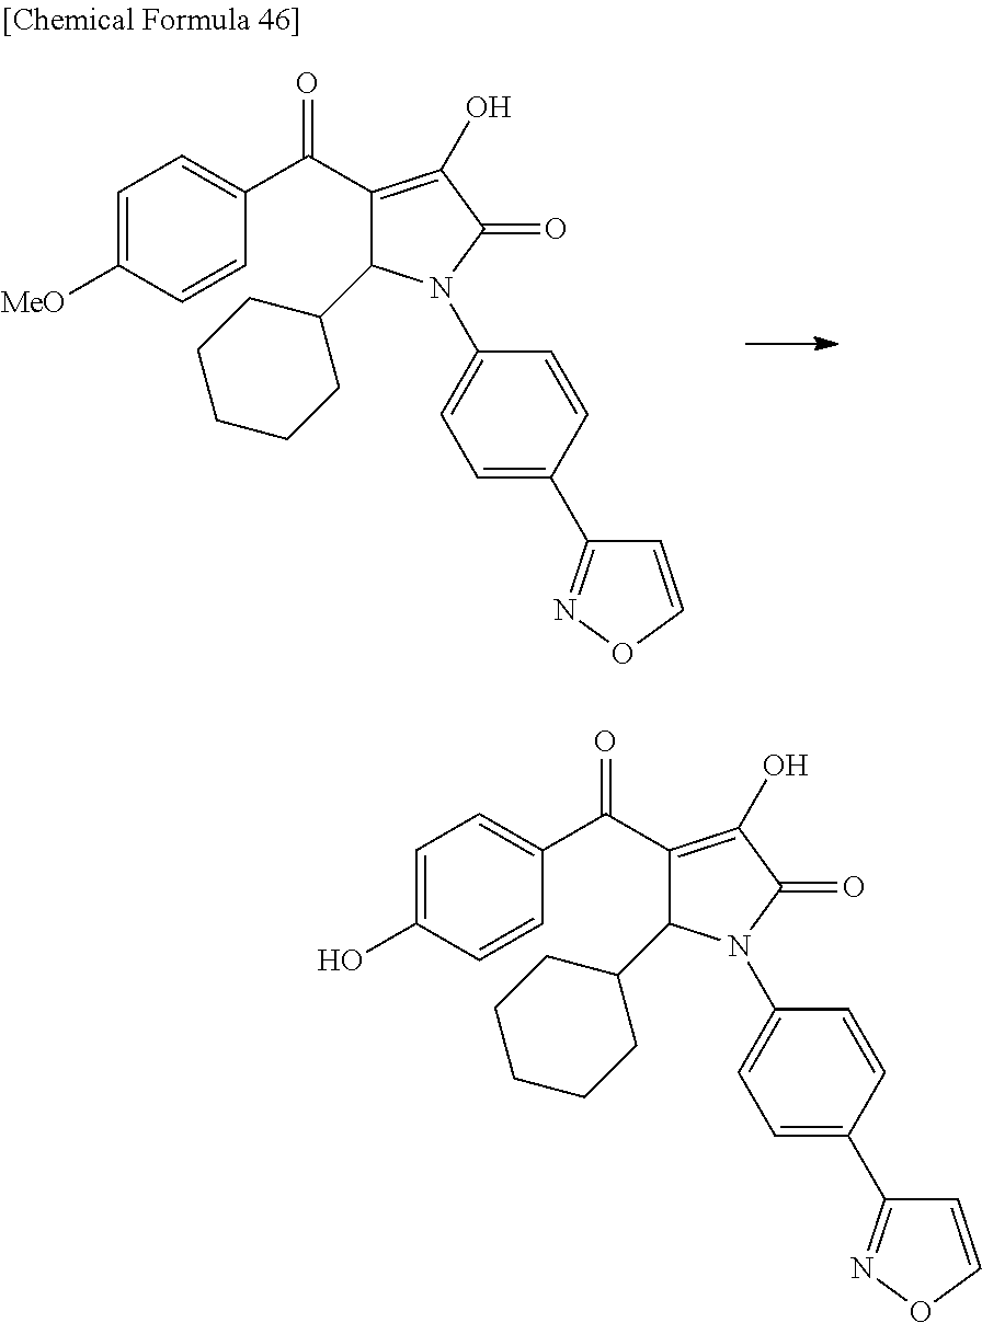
C1=C([MeO])C=CC(C(C2=C(O)C(=O)N(C3=CC=C(C4=NOC=C4)C=C3)C2C2CCCCC2)=O)=C1.C1=C(O)C=CC(C(C2=C(O)C(=O)N(C3=CC=C(C4=NOC=C4)C=C3)C2C2CCCCC2)=O)=C1
